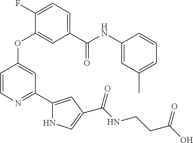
O(C1=CC(C2=CC(C(NCCC(O)=O)=O)=CN2)=NC=C1)C1=CC(C(NC2=CC(C)=CC=C2)=O)=CC=C1F
